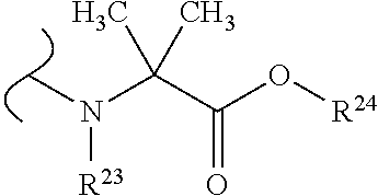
C(C(O[R24])=O)(N(C)[R23])(C)C
